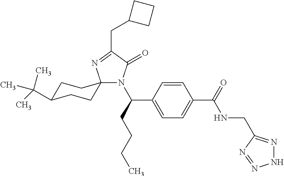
C1C(C(C)(C)C)CCC2(C1)N(C(CCCC)C1=CC=C(C(=O)NCC3=NNN=N3)C=C1)C(=O)C(CC1CCC1)=N2
